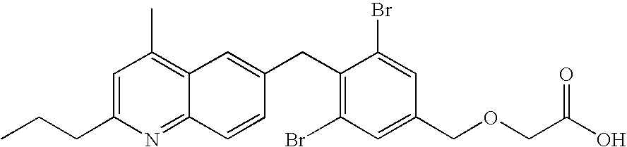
C1=C(CCC)N=C2C(=C1C)C=C(CC1=C(Br)C=C(COCC(O)=O)C=C1Br)C=C2
